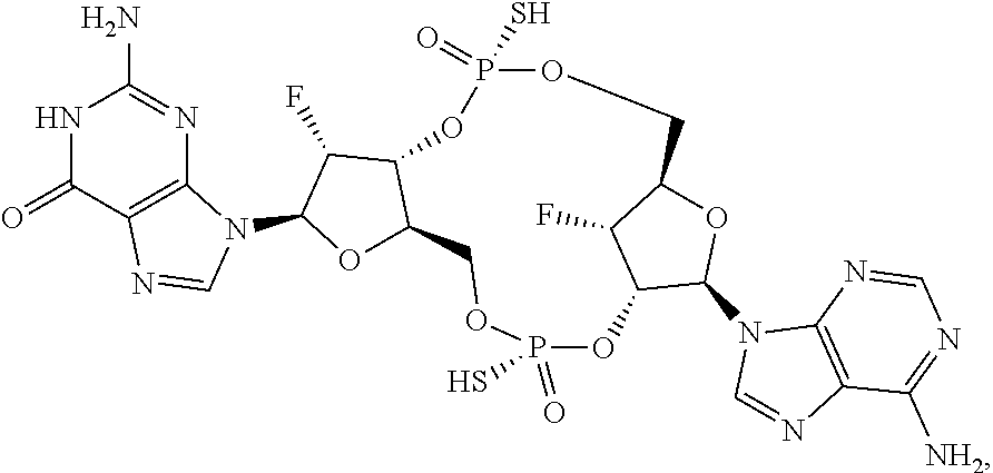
N1C(=O)C2=C(N=C1N)N(C1OC3C(C1F)OP(S)(=O)OCC1OC(N4C=NC5=C4N=CN=C5[NH2])C(OP(=O)(S)OC3)C1F)C=N2
